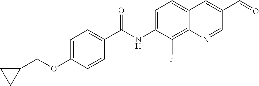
C1(COC2=CC=C(C(NC3=CC=C4C(=C3F)N=CC(C=O)=C4)=O)C=C2)CC1
